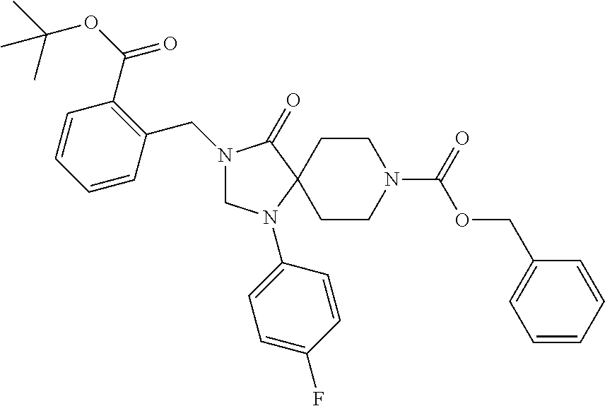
N1(CC2=C(C(=O)OC(C)(C)C)C=CC=C2)CN(C2=CC=C(F)C=C2)C2(C1=O)CCN(C(=O)OCC1=CC=CC=C1)CC2
